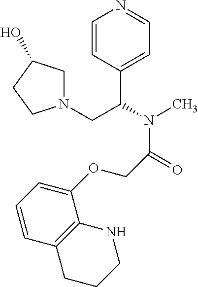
C1=CC(C(N(C)C(=O)COC2=CC=CC3=C2NCCC3)CN2CC(O)CC2)=CC=N1
